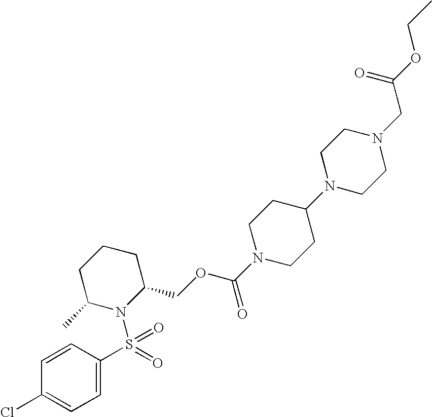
C1=C(S(N2C(COC(N3CCC(N4CCN(CC(OCC)=O)CC4)CC3)=O)CCCC2C)(=O)=O)C=CC(Cl)=C1
